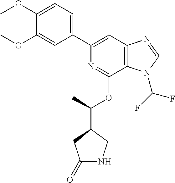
C1(C2=CC3=C(C(OC(C)C4CC(=O)NC4)=N2)N(C(F)F)C=N3)=CC=C(OC)C(OC)=C1
